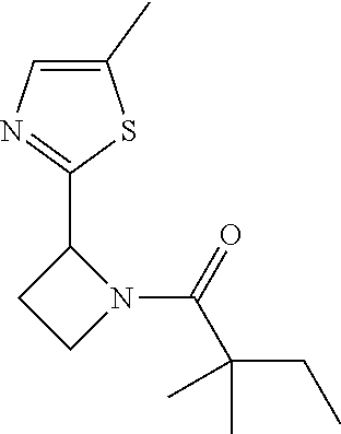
N1(C(=O)C(CC)(C)C)C(C2=NC=C(C)S2)CC1
